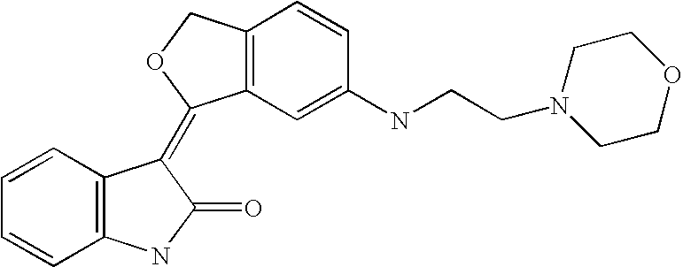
C12=C(C(=C3C4=C(C=CC(NCCN5CCOCC5)=C4)CO3)C(=O)N1)C=CC=C2
